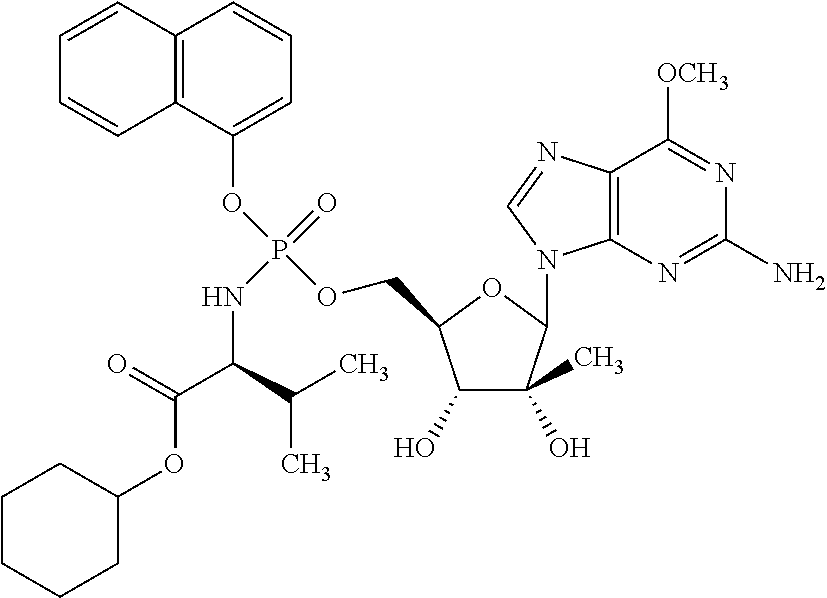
C1(O)C(C)(O)C(N2C3=C(N=C2)C([OCH3])=NC(N)=N3)OC1COP(OC1=CC=CC2=C1C=CC=C2)(=O)NC(C(OC1CCCCC1)=O)C(C)C
